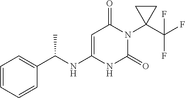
C1=CC=CC(C(NC2=CC(=O)N(C3(C(F)(F)F)CC3)C(=O)N2)C)=C1
